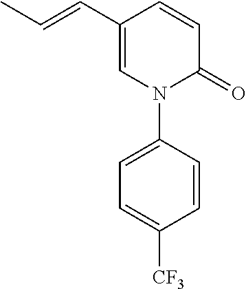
C1(C=CC)=CN(C2=CC=C([CF3])C=C2)C(=O)C=C1
